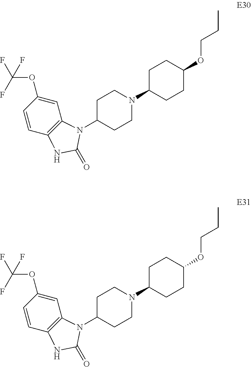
C1C(N2C3=C(C=CC(OC(F)(F)F)=C3)NC2=O)CCN(C2CCC(OCCC)CC2)C1.C1C(N2C3=C(C=CC(OC(F)(F)F)=C3)NC2=O)CCN(C2CCC(OCCC)CC2)C1
